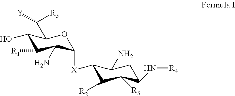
C1(O)C([R1])C(N)C([X]C2C([R2])C([R3])C(N[R4])CC2N)OC1C([R5])[Y]
